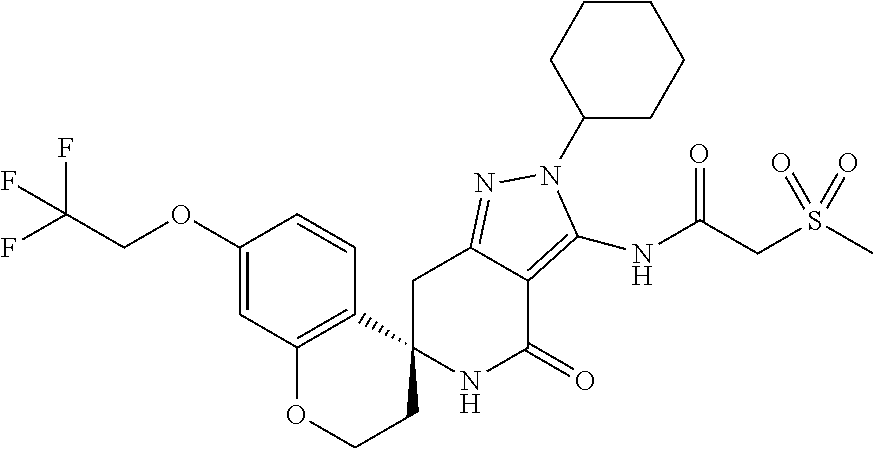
N1C(=O)C2=C(NC(=O)CS(C)(=O)=O)N(C3CCCCC3)N=C2CC12C1=C(OCC2)C=C(OCC(F)(F)F)C=C1
